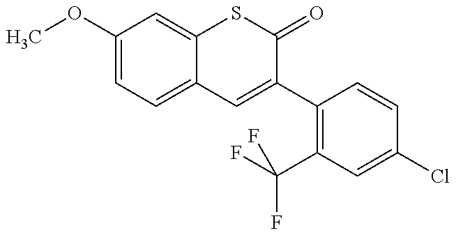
COC1=CC=C2C(=C1)SC(=O)C(C1=C(C(F)(F)F)C=C(Cl)C=C1)=C2
